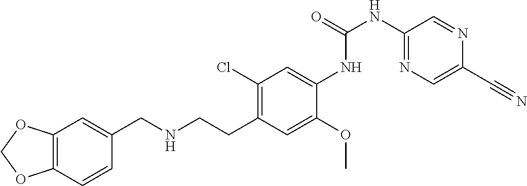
C12=C(C=CC(CNCCC3=C(Cl)C=C(NC(NC4=NC=C(C#N)N=C4)=O)C(OC)=C3)=C1)OCO2
